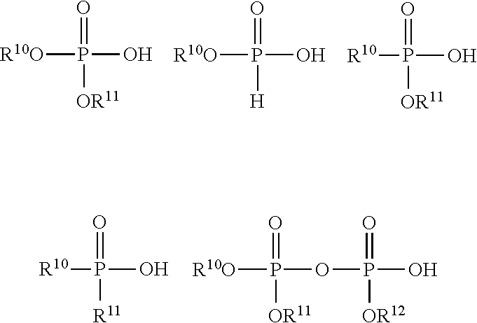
[R10O]P(O)(=O)[OR11].[R10O]P(O)(=O)[H].[R10]P(O)(=O)[OR11].[R10]P(O)(=O)[R11].[R10O]P(=O)([OR11])OP(O)(=O)[OR12]
